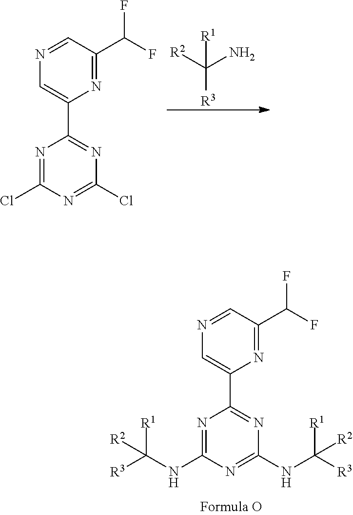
N1=CC(C(F)F)=NC(C2=NC(NC([R3])([R1])[R2])=NC(NC([R3])([R1])[R2])=N2)=C1.[R2]C(N)([R1])[R3].N1=CC(C(F)F)=NC(C2=NC(Cl)=NC(Cl)=N2)=C1
